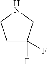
C1C(F)(F)CNC1
